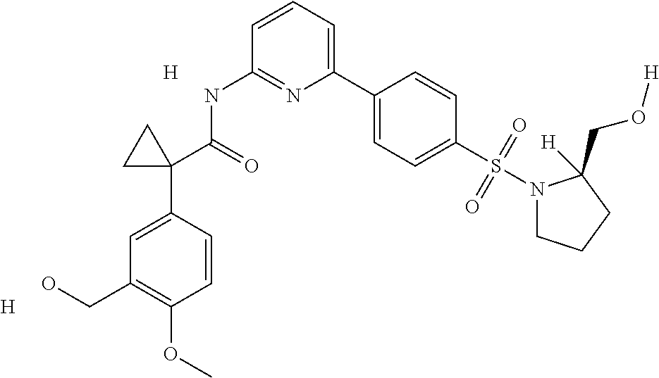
[H].C1=C(C2(C(=O)NC3=NC(C4=CC=C(S(=O)(=O)N5CCCC5(CO[H])[H])C=C4)=CC=C3)CC2)C=CC(OC)=C1CO.[H]
